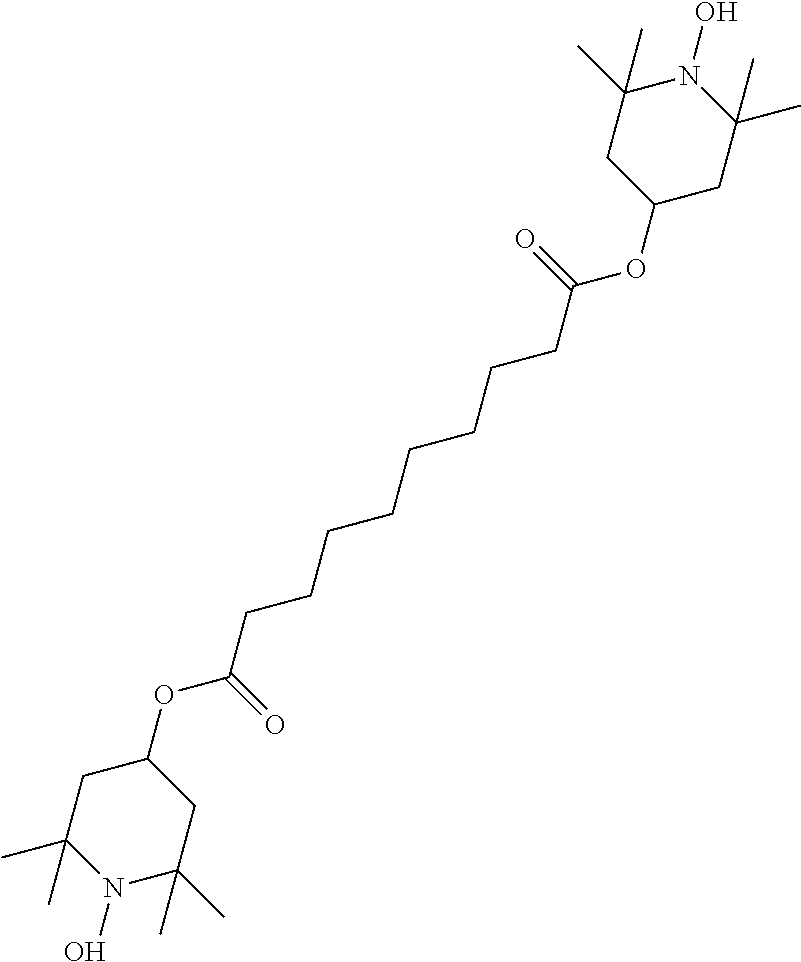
N1(O)C(C)(C)CC(OC(CCCCCCCCC(OC2CC(C)(C)N(O)C(C)(C)C2)=O)=O)CC1(C)C
